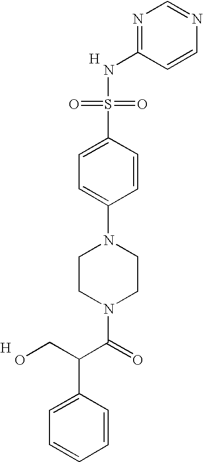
N1=C(NS(=O)(=O)C2=CC=C(N3CCN(C(=O)C(CO)C4=CC=CC=C4)CC3)C=C2)C=CN=C1.[H].[H]
